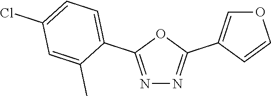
N1=C(C2=CC=C(Cl)C=C2C)OC(C2=COC=C2)=N1
